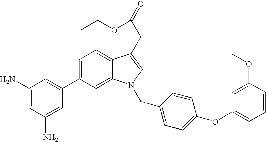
C1=C(C2=CC(N)=CC(N)=C2)C=C2C(=C1)C(CC(=O)OCC)=CN2CC1=CC=C(OC2=CC=CC(OCC)=C2)C=C1
